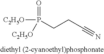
[C2H5O]P([C2H5O])(=O)CCC#N
